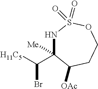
N1C(C([H11C5])Br)([Me])C([OAc])CCOS1(=O)=O
